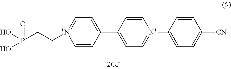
P(CC[N+]1=CC=C(C2=CC=[N+](C3=CC=C([CN])C=C3)C=C2)C=C1)(O)(O)=O
